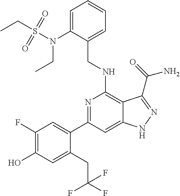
C1(C2=CC(F)=C(O)C=C2CC(F)(F)F)=NC(NCC2=CC=CC=C2N(CC)S(CC)(=O)=O)=C2C(=C1)NN=C2C(N)=O
